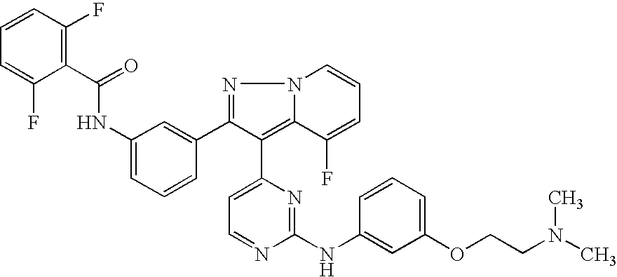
C1(C(NC2=CC=CC(C3=NN4C(=C3C3=CC=NC(NC5=CC(OCCN(C)C)=CC=C5)=N3)C(F)=CC=C4)=C2)=O)=C(F)C=CC=C1F
